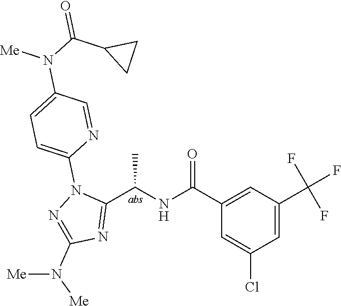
C1(C(=O)NC(C2=NC(N([Me])[Me])=NN2C2=CC=C(N([Me])C(C3CC3)=O)C=N2)C)=CC(C(F)(F)F)=CC(Cl)=C1
